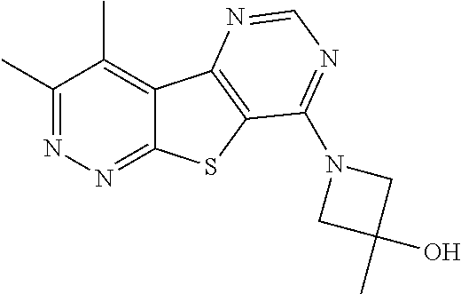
C1(C)=NN=C2C(=C1C)C1=C(S2)C(N2CC(O)(C)C2)=NC=N1
